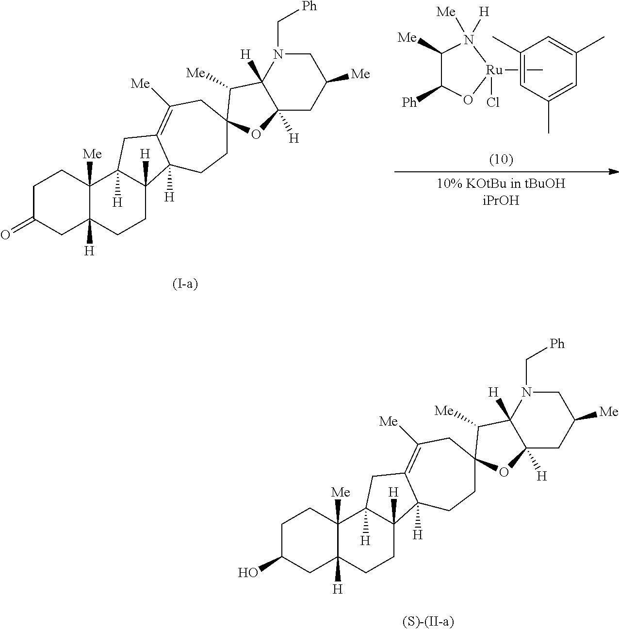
C1(C)=CC(C)=CC(C)=C1.C[Ru]1(Cl)OC([Ph])C([Me])N1([Me])[H].C1C(=O)CC2([H])C([Me])(C1)C1([H])C([H])(CC2)C2([H])C(=C([Me])CC3(CC2)C([Me])C2([H])C([H])(CC([Me])CN2C[Ph])O3)C1.C1C(O)CC2([H])C([Me])(C1)C1([H])C([H])(CC2)C2([H])C(=C([Me])CC3(CC2)C([Me])C2([H])C([H])(CC([Me])CN2C[Ph])O3)C1
